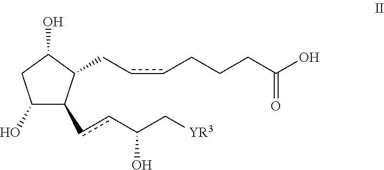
C1(O)C(ccC(O)C[YR3])C(CccCCCC(=O)O)C(O)C1
